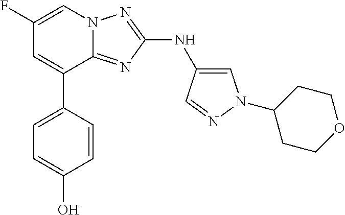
C1=C(C2=CC(F)=CN3C2=NC(NC2=CN(C4CCOCC4)N=C2)=N3)C=CC(O)=C1
